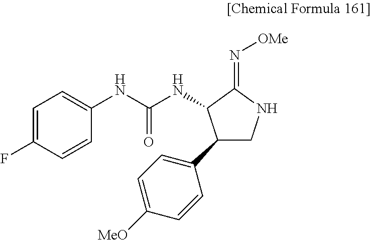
C1=C(F)C=CC(NC(NC2C(C3=CC=C([MeO])C=C3)CNC2=N[OMe])=O)=C1
